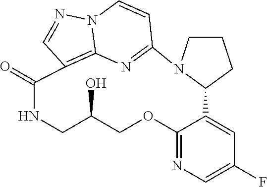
C1(=O)C2=C3N(N=C2)C=CC(=N3)N2C(C3=CC(F)=CN=C3OCC(O)CN1)CCC2
